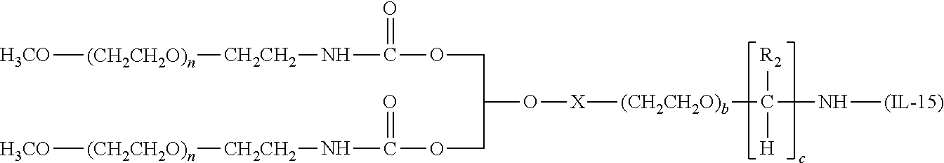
[H3CO][(CH2CH2O)n][CH2CH2]NC(OCC(O[X][(CH2CH2O)b]C(N[(IL-15)])([R2])[H])COC(N[CH2CH2][(CH2CH2O)n][H3CO])=O)=O
